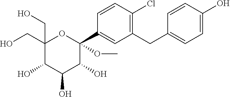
C1(O)C(O)C(O)C(C2=CC(CC3=CC=C(O)C=C3)=C(Cl)C=C2)(OC)OC1(CO)CO
